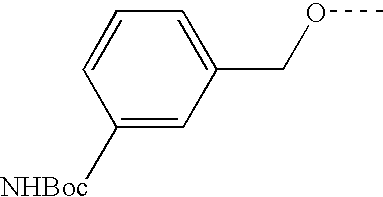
[NHBoc]C1=CC(COC)=CC=C1
